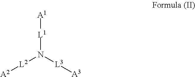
[A1][L1]N([L2][A2])[L3][A3]
